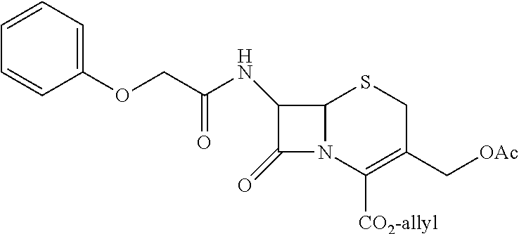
C12C(NC(COC3=CC=CC=C3)=O)C(=O)N1C([CO2-allyl])=C(C[OAc])CS2
